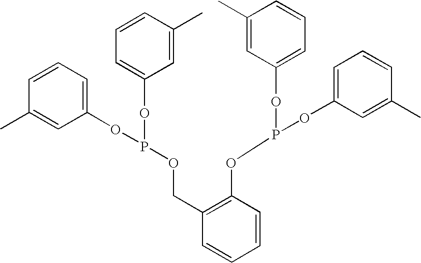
C1=CC(C)=CC(OP(OC2=CC=CC(C)=C2)OCC2=C(OP(OC3=CC=CC(C)=C3)OC3=CC=CC(C)=C3)C=CC=C2)=C1
